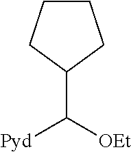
C1(C([OEt])[Pyd])CCCC1
